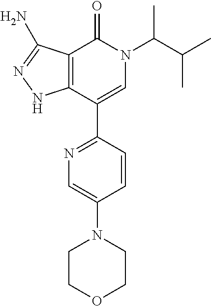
C12=C(C(C3=NC=C(N4CCOCC4)C=C3)=CN(C(C(C)C)C)C1=O)NN=C2N
